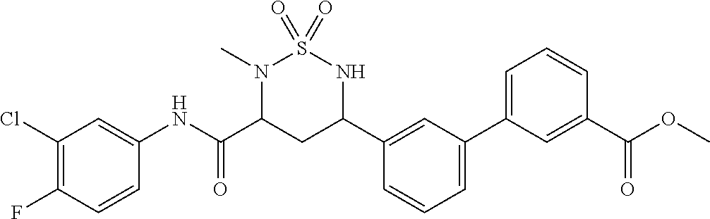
C1(Cl)=C(F)C=CC(NC(C2CC(C3=CC(C4=CC=CC(C(OC)=O)=C4)=CC=C3)NS(=O)(=O)N2C)=O)=C1
